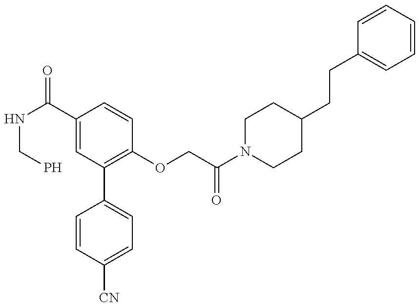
C1=CC([CN])=CC=C1C1=C(OCC(N2CCC(CCC3=CC=CC=C3)CC2)=O)C=CC(C(NCP)=O)=C1
